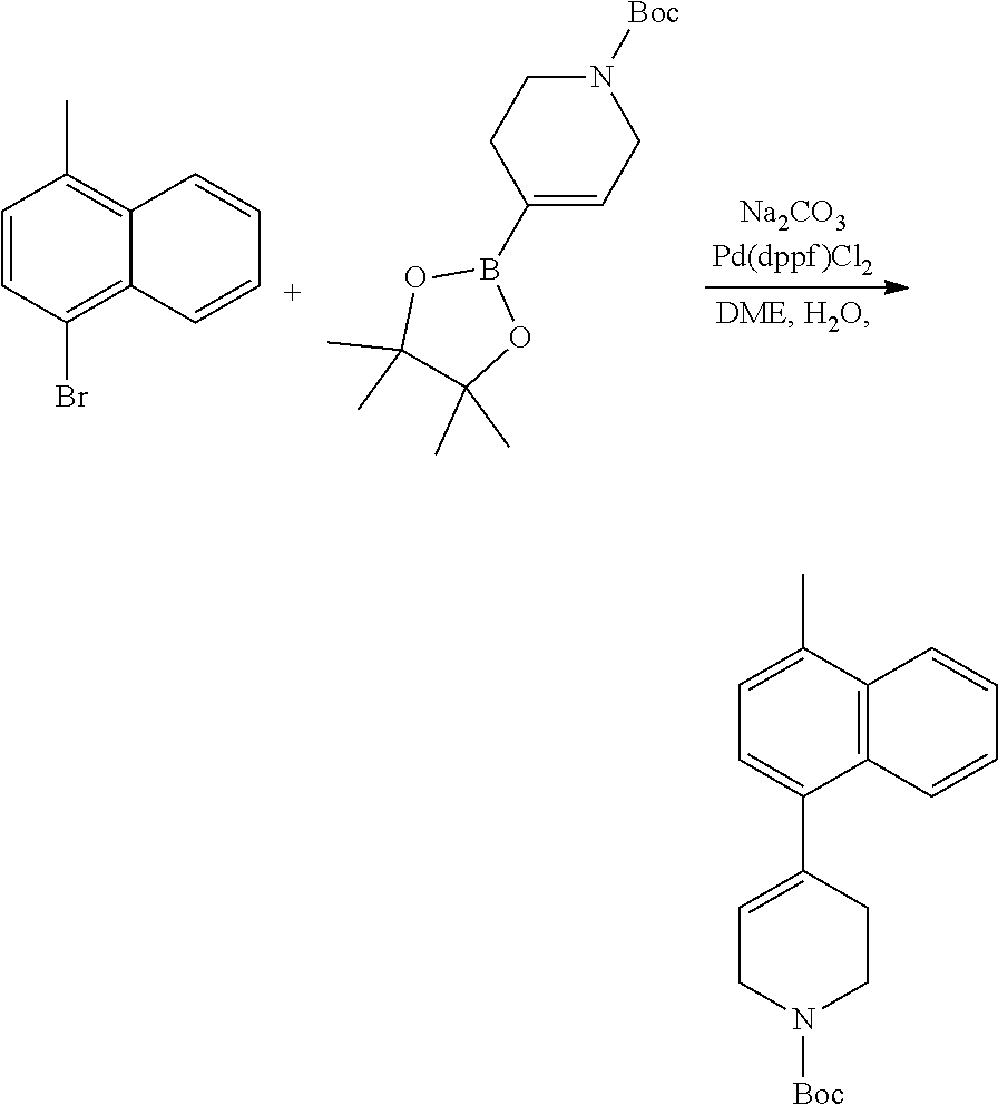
C1(C)=C2C=C[C+]=CC2=C(Br)C=C1.C1C(B2OC(C)(C)C(C)(C)O2)=CCN([Boc])C1.N1([Boc])CC=C(C2=CC=C(C)C3=C2C=CC=C3)CC1
